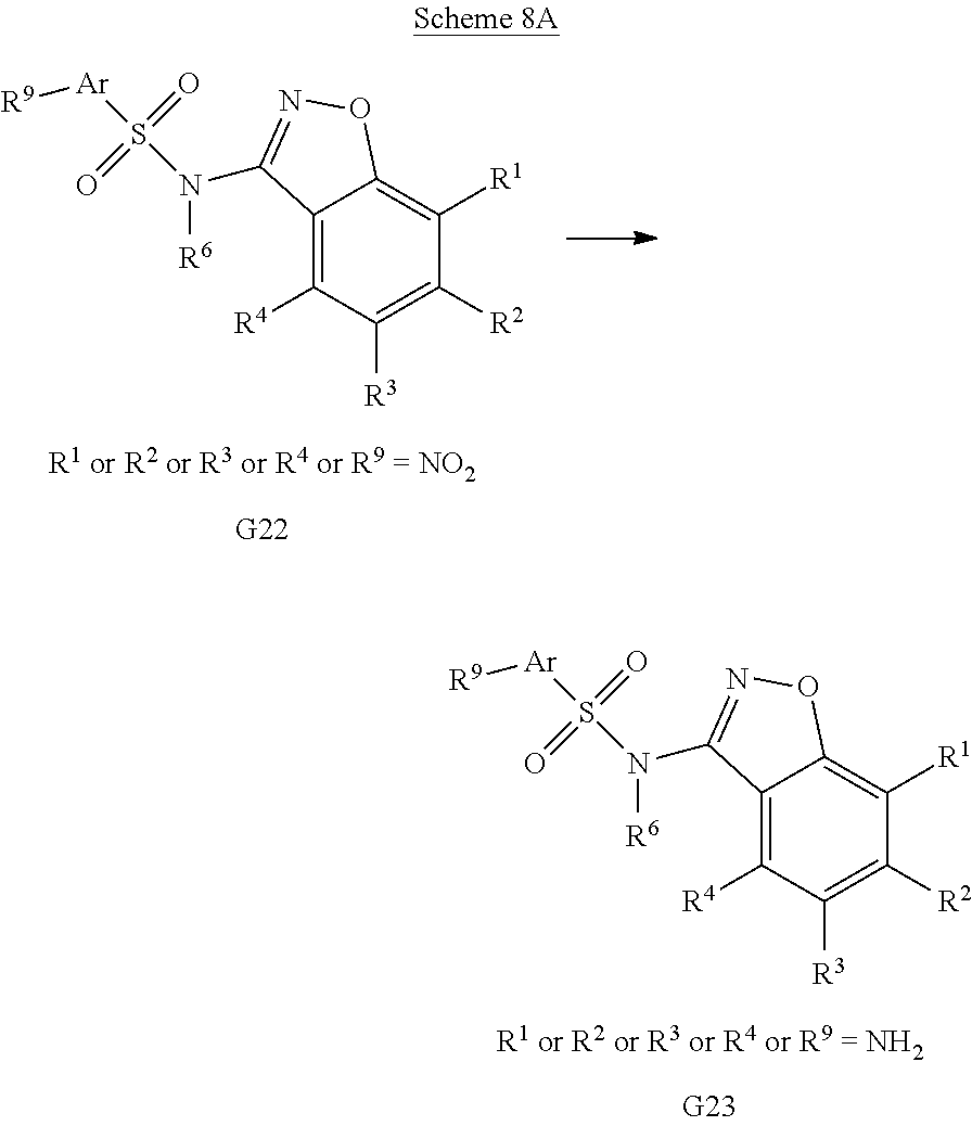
C12=C([R4])C([R3])=C([R2])C([R1])=C1ON=C2N([R6])S([Ar][R9])(=O)=O.C12=C([R4])C([R3])=C([R2])C([R1])=C1ON=C2N([R6])S([Ar][R9])(=O)=O
